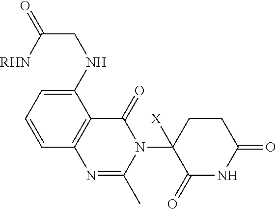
C1(NCC(=O)[RHN])=CC=CC2=C1C(=O)N(C1([X])C(=O)NC(=O)CC1)C(C)=N2
